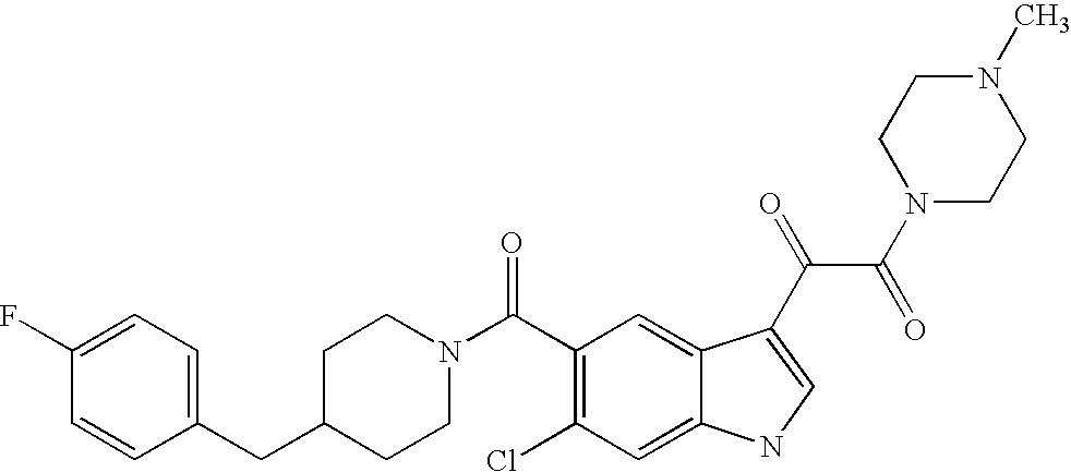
C1(F)=CC=C(CC2CCN(C(C3=C(Cl)C=C4C(=C3)C(C(C(=O)N3CCN(C)CC3)=O)=CN4)=O)CC2)C=C1
